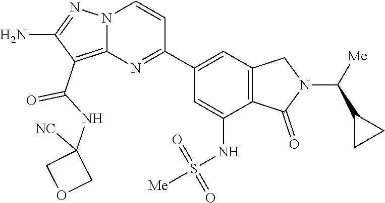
C12=C(C(NC3([NC])COC3)=O)C(N)=NN1C=CC(C1=CC3=C(C(NS([Me])(=O)=O)=C1)C(=O)N(C([Me])C1CC1)C3)=N2
